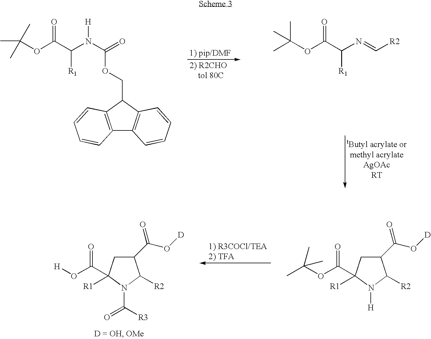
CC(OC(C(N(C(OCC1C2=C(C3=C1C=CC=C3)C=CC=C2)=O)[H])[R1])=O)(C)C.CC(OC(C(N=C[R2])[R1])=O)(C)C.CC(OC(=O)C1([R1])CC(C(O[D])=O)C([R2])N1[H])(C)C.[H]OC(=O)C1([R1])CC(C(O[D])=O)C([R2])N1C(=O)[R3]
